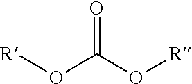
O(C(=O)O[R])[R]
